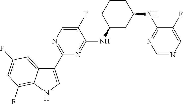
C1(C2=NC=C(F)C(NC3CC(NC4=NC=NC=C4F)CCC3)=N2)=CNC2=C(F)C=C(F)C=C12
